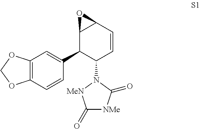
C1(C2C(N3[MeN]C(=O)[NMe]C3=O)C=CC3C2O3)=CC2=C(C=C1)OCO2
